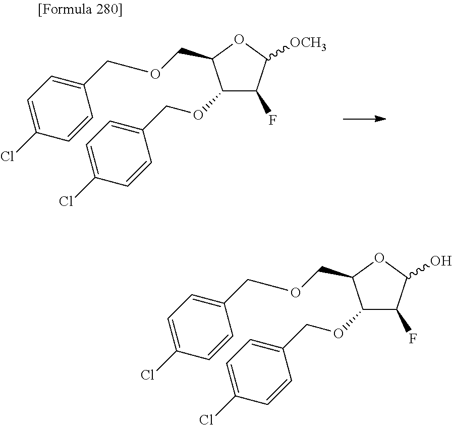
C1(OCC2=CC=C(Cl)C=C2)C(F)C([OCH3])OC1COCC1=CC=C(Cl)C=C1.C1(OCC2=CC=C(Cl)C=C2)C(F)C(O)OC1COCC1=CC=C(Cl)C=C1
